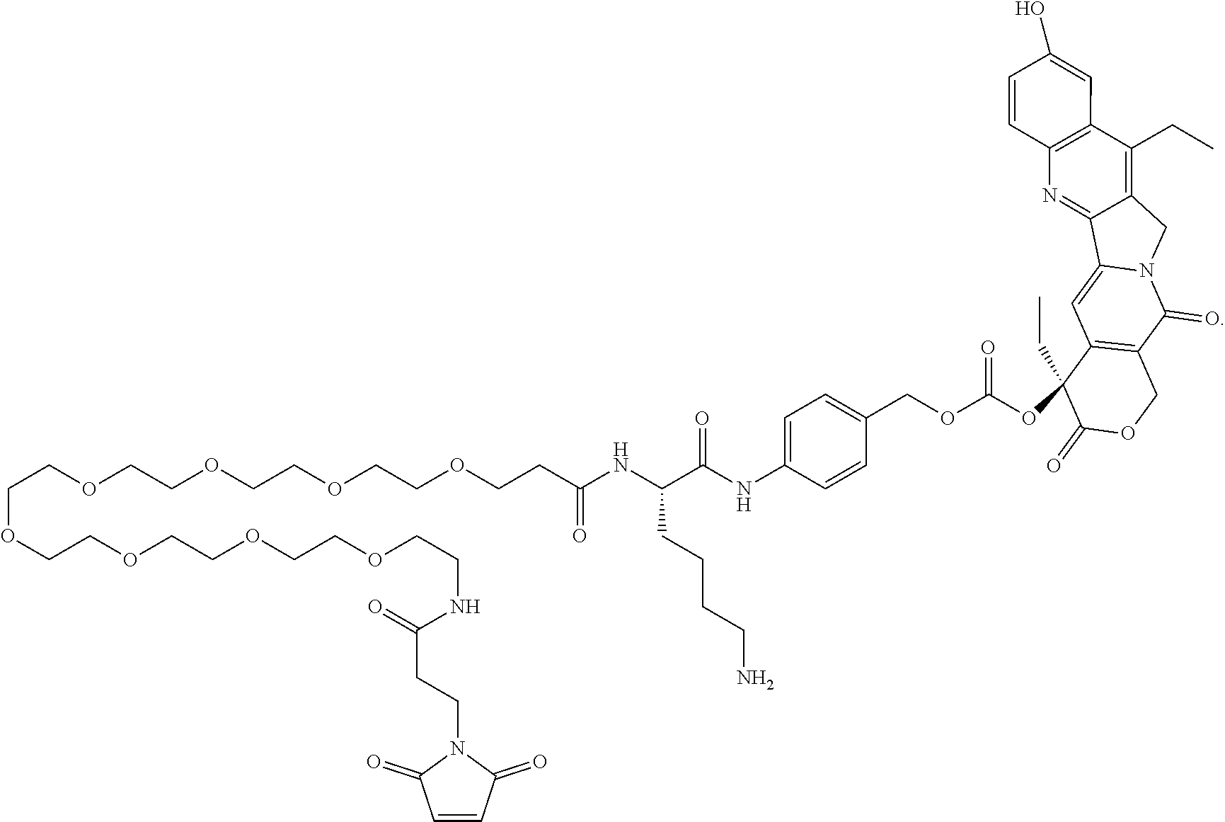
C(N1C(=O)C=CC1=O)CC(NCCOCCOCCOCCOCCOCCOCCOCCOCCC(=O)NC(CCCCN)C(NC1=CC=C(COC(OC2(CC)C(=O)OCC3=C2C=C2N(C3=O)CC3=C(CC)C4=C(N=C23)C=CC(O)=C4)=O)C=C1)=O)=O
